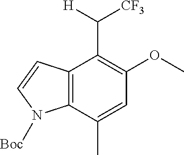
C12=C(C(C)=CC(OC)=C1C([H])[CF3])N([Boc])C=C2
